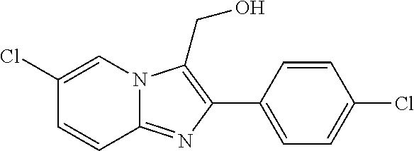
C1(C2=C(CO)N3C(=N2)C=CC(Cl)=C3)=CC=C(Cl)C=C1
